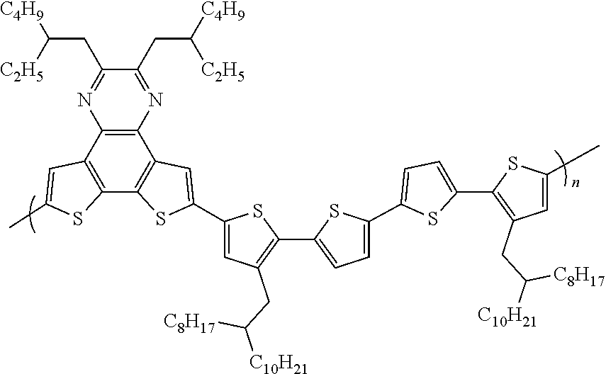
C12=C(C3=C(C4=C1C=C(C1=CC(CC([C8H17])[C10H21])=C(C5=CC=C(C6=CC=C(C7=C(CC([C8H17])[C10H21])C=C(C)S7)S6)S5)S1)S4)SC(C)=C3)N=C(CC([C4H9])[C2H5])C(CC([C4H9])[C2H5])=N2
